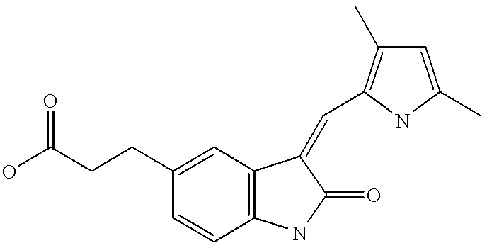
C1(CCC(O)=O)=CC2=C(C=C1)NC(=O)C2=CC1=C(C)C=C(C)N1
